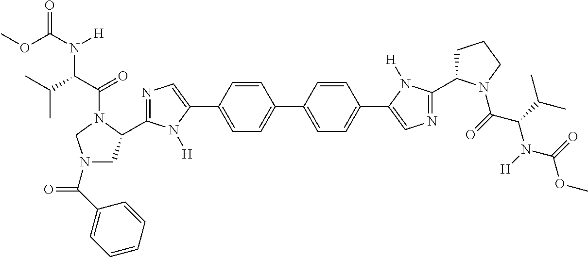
C1=C(C2=CN=C(C3CN(C(C4=CC=CC=C4)=O)CN3C(=O)C(N([H])C(=O)OC)C(C)C)N2[H])C=CC(C2=CC=C(C3=CN=C(C4CCCN4C(C(N(C(OC)=O)[H])C(C)C)=O)N3[H])C=C2)=C1
